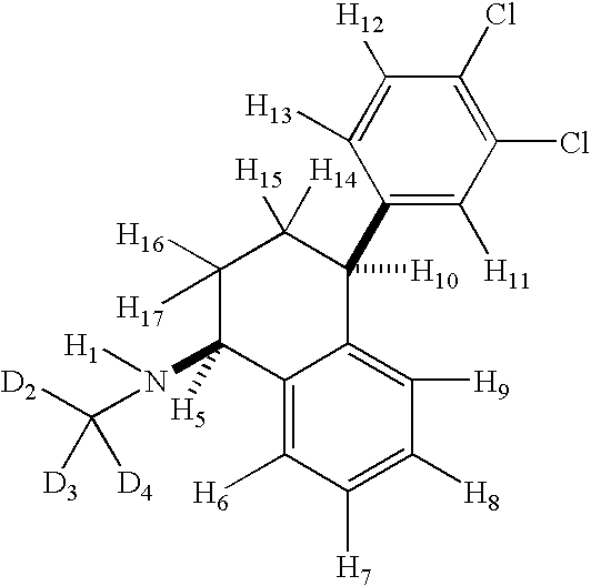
C1([H16])([H17])C(N([H1])C([D2])([D3])[D4])([H5])C2=C([H6])C([H7])=C([H8])C([H9])=C2C([H10])(C2=C([H11])C(Cl)=C(Cl)C([H12])=C2[H13])C1([H15])[H14]
